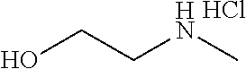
OCCNC.Cl
